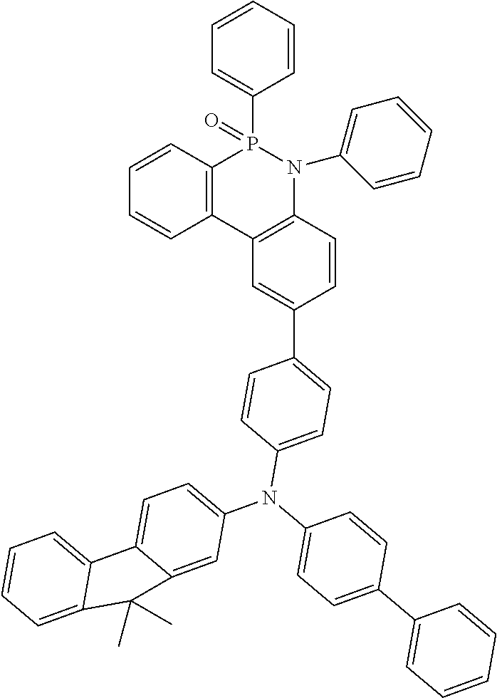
C12=C(C3=C(N(C4=CC=CC=C4)P1(C1=CC=CC=C1)=O)C=CC(C1=CC=C(N(C4=CC=C(C5=CC=CC=C5)C=C4)C4=CC=C5C(=C4)C(C)(C)C4=CC=CC=C54)C=C1)=C3)C=CC=C2
